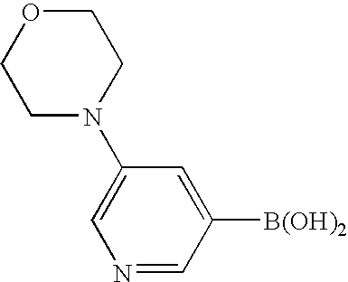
[B(OH)2]C1=CC(N2CCOCC2)=CN=C1
